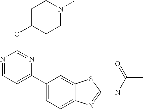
C1(C2=CC=C3C(=C2)SC(NC(C)=O)=N3)=CC=NC(OC2CCN(C)CC2)=N1
